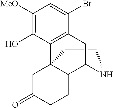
C1CNC2C3C1(C1=C(C(Br)=CC([MeO])=C1O)C2)CC(=O)CC3
